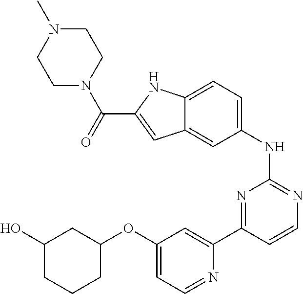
C(N1CCN(C)CC1)(=O)C1=CC2=CC(NC3=NC=CC(C4=CC(OC5CC(O)CCC5)=CC=N4)=N3)=CC=C2N1
